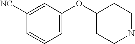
C1(OC2CCNCC2)=CC=CC([NC])=C1
